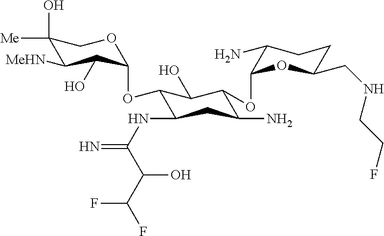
C1(O)([Me])C([MeHN])C(O)C(OC2C(NC(=N)C(O)C(F)F)CC(N)C(OC3C(N)CCC(CNCCF)O3)C2O)OC1
